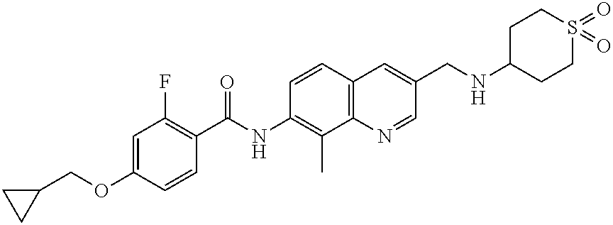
C(OC1=CC(F)=C(C(NC2=C(C)C3=C(C=C2)C=C(CNC2CCS(=O)(=O)CC2)C=N3)=O)C=C1)C1CC1
